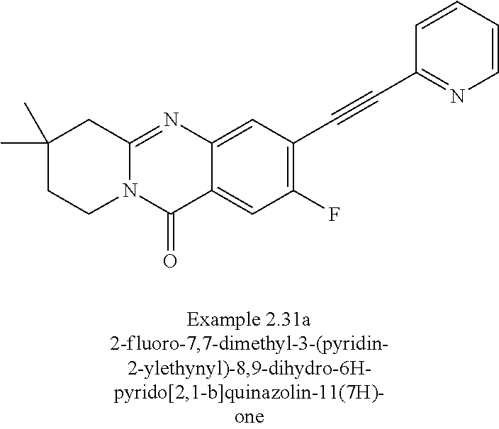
N12C(=NC3=CC(C#CC4=NC=CC=C4)=C(F)C=C3C1=O)CC(C)(C)CC2
